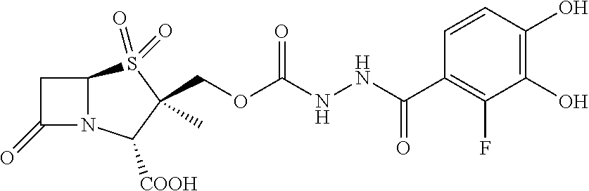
C1C(=O)N2C1S(=O)(=O)C(C)(COC(NNC(C1=C(F)C(O)=C(O)C=C1)=O)=O)C2[COOH]
